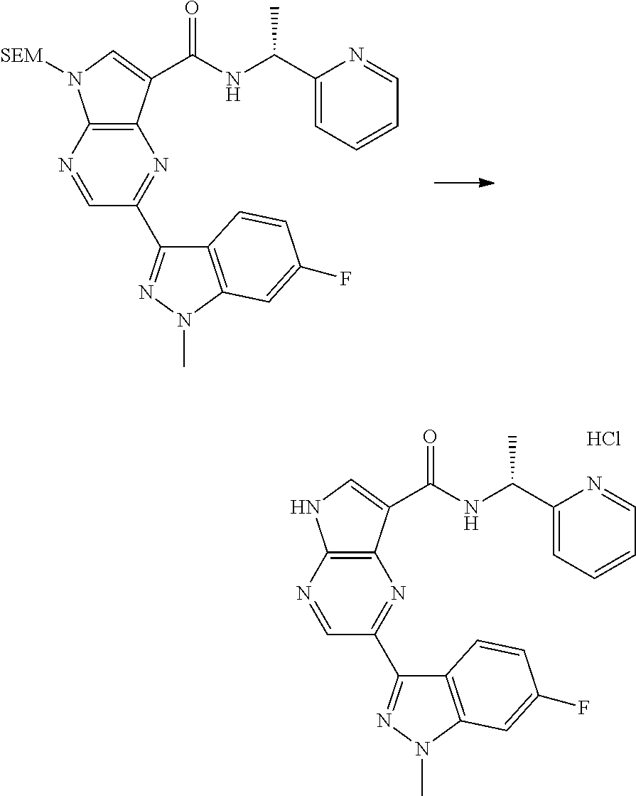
C1(C2=NN(C)C3=C2C=CC(F)=C3)=NC2=C(NC=C2C(NC(C2=CC=CC=N2)C)=O)N=C1.Cl.C1(C2=NN(C)C3=C2C=CC(F)=C3)=NC2=C(N([SEM])C=C2C(NC(C2=CC=CC=N2)C)=O)N=C1
